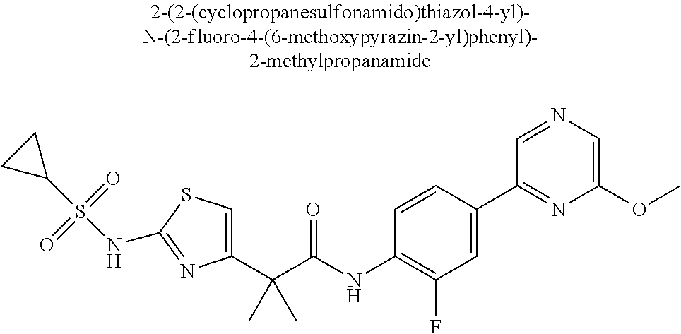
C1(C(C(NC2=C(F)C=C(C3=NC(OC)=CN=C3)C=C2)=O)(C)C)=CSC(NS(C2CC2)(=O)=O)=N1
